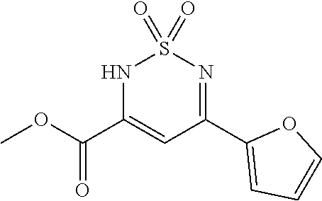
N1C(C(OC)=O)=CC(C2=CC=CO2)=NS1(=O)=O
